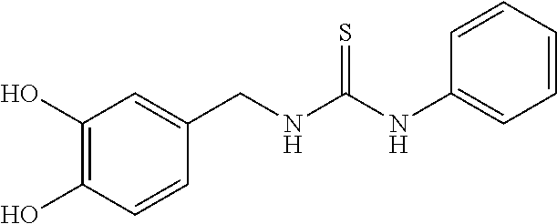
C1(O)=C(O)C=CC(CNC(NC2=CC=CC=C2)=S)=C1
